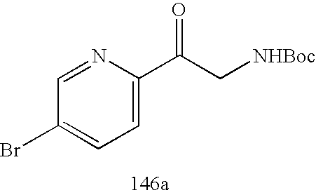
C1(Br)=CC=C(C(C[NHBoc])=O)N=C1
